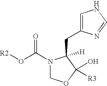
[R2]OC(N1COC(O)([R3])C1(CC1=CNC=N1)[H])=O
